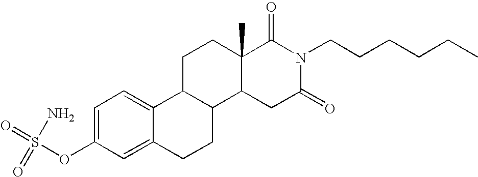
C1(OS(=O)(=O)N)=CC=C2C(=C1)CCC1C2CCC2(C)C1CC(=O)N(CCCCCC)C2=O
